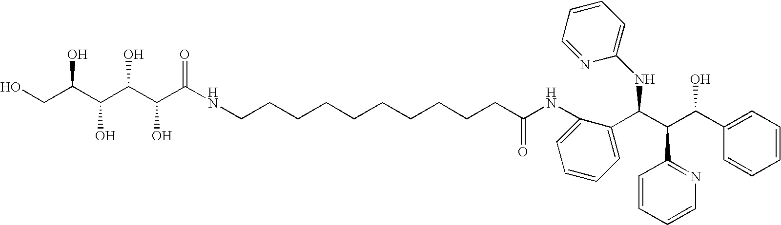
OCC(C(C(C(C(NCCCCCCCCCCC(=O)NC1=CC=CC=C1C(C(C(C1=CC=CC=C1)O)C1=NC=CC=C1)NC1=CC=CC=N1)=O)O)O)O)O
